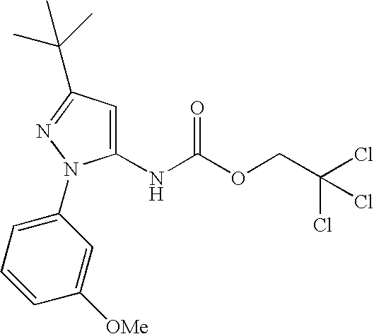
C1(NC(OCC(Cl)(Cl)Cl)=O)=CC(C(C)(C)C)=NN1C1=CC=CC([OMe])=C1
